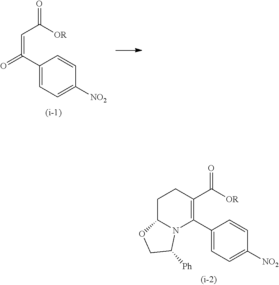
C1=C(C(=CC([OR])=O)=O)C=CC([NO2])=C1.C1=C(C2=C(C([OR])=O)CCC3N2C([Ph])CO3)C=CC([NO2])=C1
